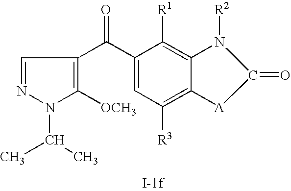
C1=NN(C(C)C)C([OCH3])=C1C(C1=CC([R3])=C2C(=C1[R1])N([R2])C(=O)[A]2)=O
